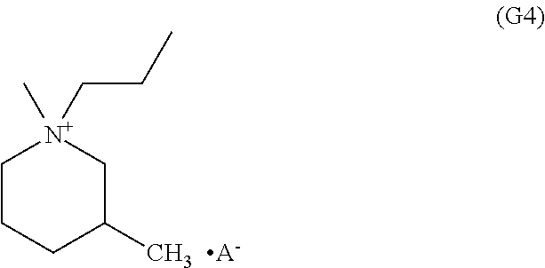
C1CCC(C)C[N+]1(C)CCC.[A-]
